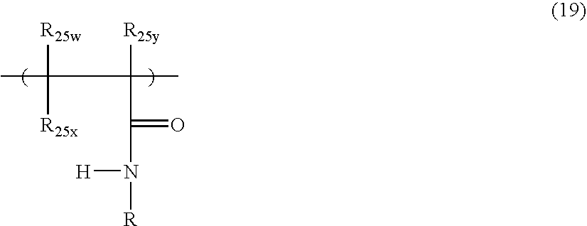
CC([R25w])([R25x])C([R25y])(C)C(=O)N([H])[R]
